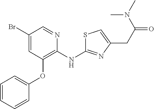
BrC1=CC(OC2=CC=CC=C2)=C(NC2=NC(CC(=O)N(C)C)=CS2)N=C1
